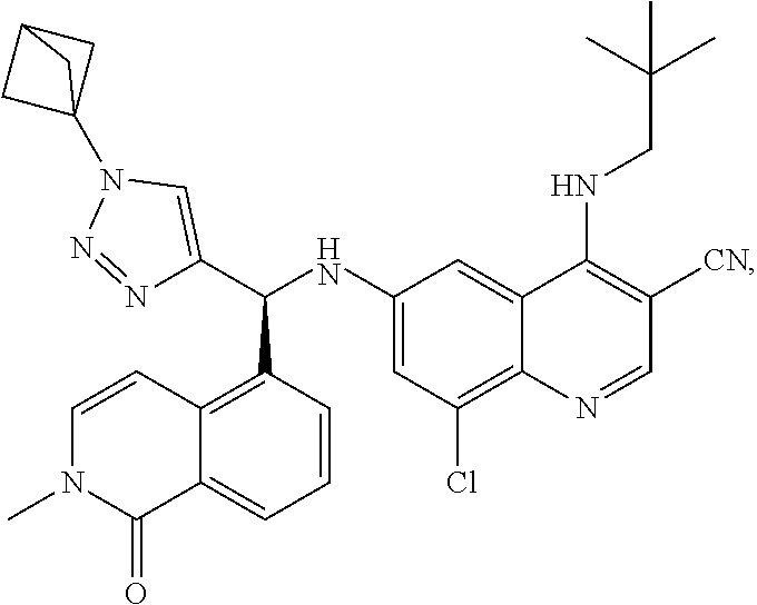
C1(NC(C2=CN(C34CC(C3)C4)N=N2)C2=C3C(=CC=C2)C(=O)N(C)C=C3)=CC(Cl)=C2C(=C1)C(NCC(C)(C)C)=C([CN])C=N2
